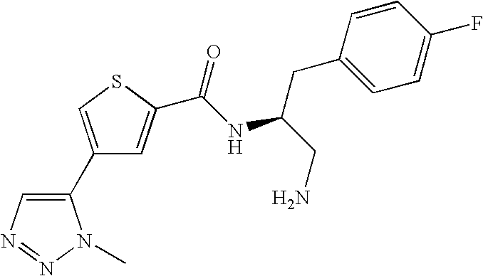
C1(C2=CSC(C(=O)NC(CN)CC3=CC=C(F)C=C3)=C2)=CN=NN1C
